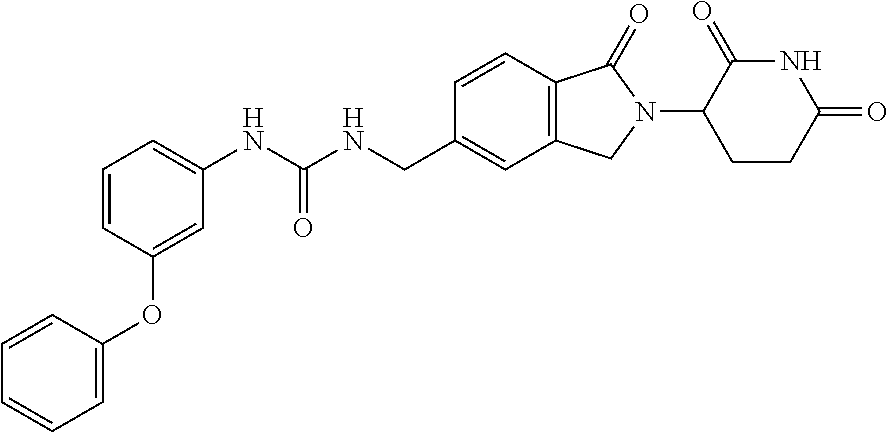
C1=CC=C(NC(NCC2=CC3=C(C=C2)C(=O)N(C2CCC(=O)NC2=O)C3)=O)C=C1OC1=CC=CC=C1
